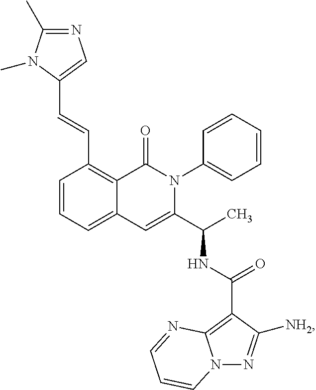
C1(C=CC2=CN=C(C)N2C)=C2C(=CC=C1)C=C(C(C)NC(C1=C3N(N=C1[NH2])C=CC=N3)=O)N(C1=CC=CC=C1)C2=O
